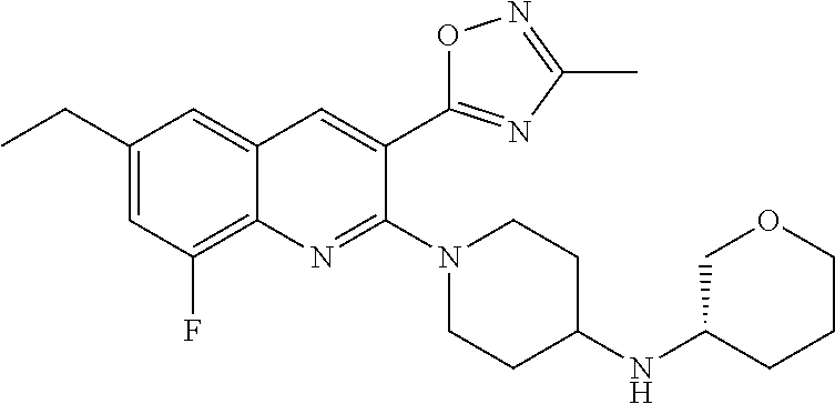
C12=C(F)C=C(CC)C=C1C=C(C1=NC(C)=NO1)C(N1CCC(NC3COCCC3)CC1)=N2
